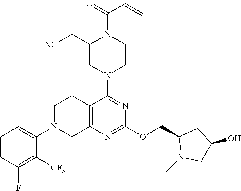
C12=C(N=C(OCC3N(C)CC(O)C3)N=C1N1CCN(C(=O)C=C)C(C[NC])C1)CN(C1=CC=CC(F)=C1[CF3])CC2
